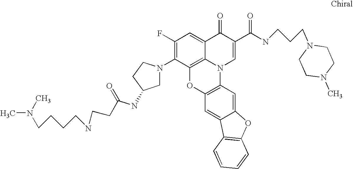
C1(F)=C(N2CC(NC(CCNCCCCN(C)C)=O)CC2)C2=C3C(=C1)C(=O)C(C(NCCCN1CCN(C)CC1)=O)=CN3C1=C(O2)C=C2C(=C1)OC1=C2C=CC=C1
